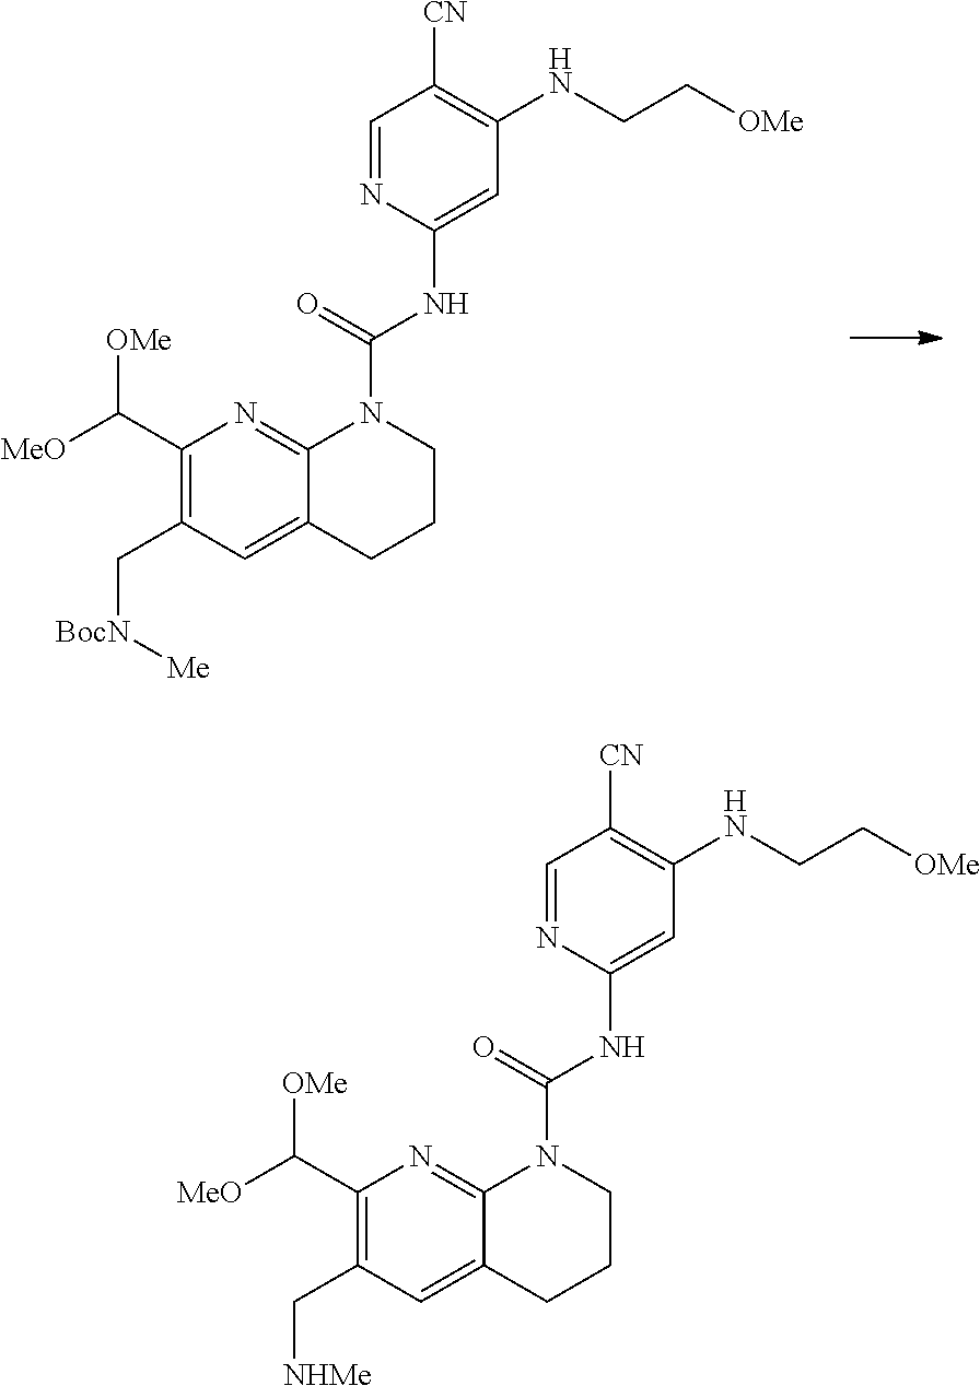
C1=NC(NC(=O)N2C3=NC(C([OMe])[MeO])=C(C[BocN][Me])C=C3CCC2)=CC(NCC[OMe])=C1[CN].C1=NC(NC(=O)N2C3=NC(C([OMe])[MeO])=C(C[NHMe])C=C3CCC2)=CC(NCC[OMe])=C1[CN]
